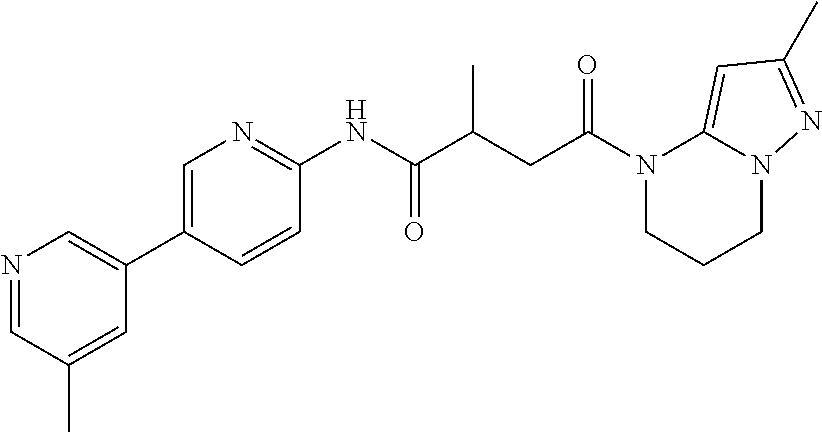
N1=CC(C)=CC(C2=CN=C(NC(C(CC(N3CCCN4C3=CC(C)=N4)=O)C)=O)C=C2)=C1
